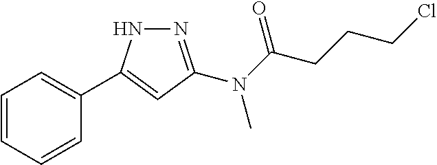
C1=CC=CC(C2=CC(N(C)C(CCCCl)=O)=NN2)=C1
